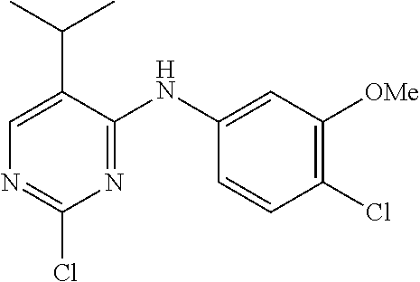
C1(Cl)=NC=C(C(C)C)C(NC2=CC([OMe])=C(Cl)C=C2)=N1
